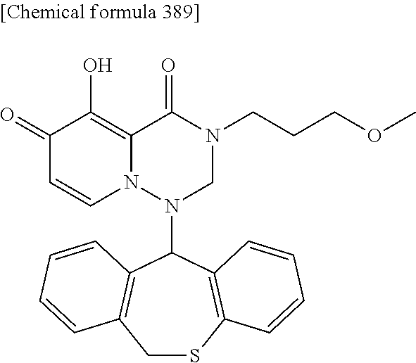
C1(=O)C=CN2C(=C1O)C(=O)N(CCCOC)CN2C1C2=C(CSC3=C1C=CC=C3)C=CC=C2
